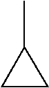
CC1CC1
